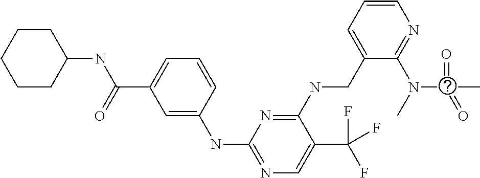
C1(NCC2=CC=CN=C2N(C)C(=O)(=O)C)=NC(NC2=CC(C(=O)NC3CCCCC3)=CC=C2)=NC=C1C(F)(F)F
